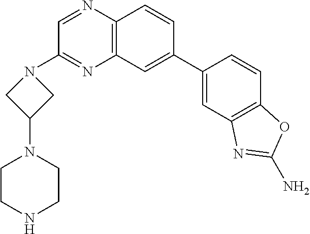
C12=C(C=CC(C3=CC4=C(C=C3)OC(N)=N4)=C1)N=CC(N1CC(N3CCNCC3)C1)=N2
